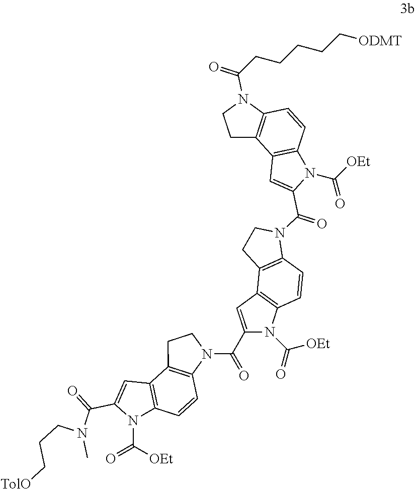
N(C(=O)C1=CC2=C(C=CC3=C2CCN3C(C2=CC3=C(C=CC4=C3CCN4C(=O)C3=CC4=C(C=CC5=C4CCN5C(CCCCC[ODMT])=O)N3C([OEt])=O)N2C(=O)[OEt])=O)N1C([OEt])=O)(CCC[TolO])C
